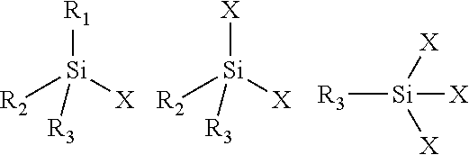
[R1][Si]([R2])([X])[R3].[X][Si]([R2])([X])[R3].[R3][Si]([X])([X])[X]
